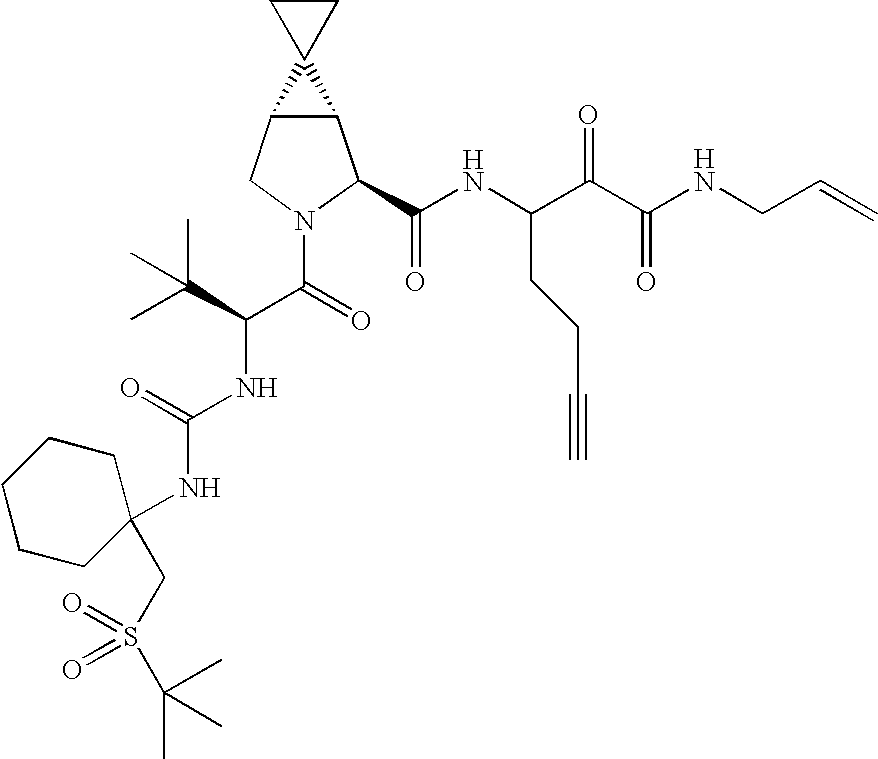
C12C(CN(C(C(NC(=O)NC3(CS(=O)(C(C)(C)C)=O)CCCCC3)C(C)(C)C)=O)C1C(NC(C(C(NCC=C)=O)=O)CCC#C)=O)C21CC1
